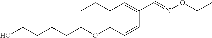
OCCCCC1OC2=C(CC1)C=C(C=NOCC)C=C2
